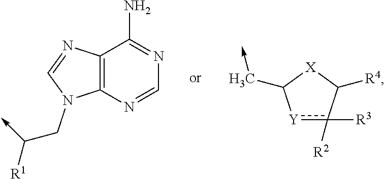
C12=C(N=CN=C1N)N(CC([R1])->C)C=N2.[Y]1c([R3])([R2])C([R4])[X]C1C->C
